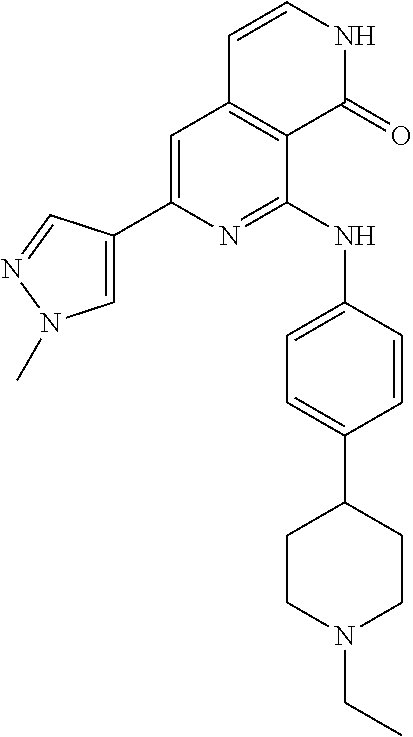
C1=C(C2=CN(C)N=C2)N=C(NC2=CC=C(C3CCN(CC)CC3)C=C2)C2=C1C=CNC2=O
